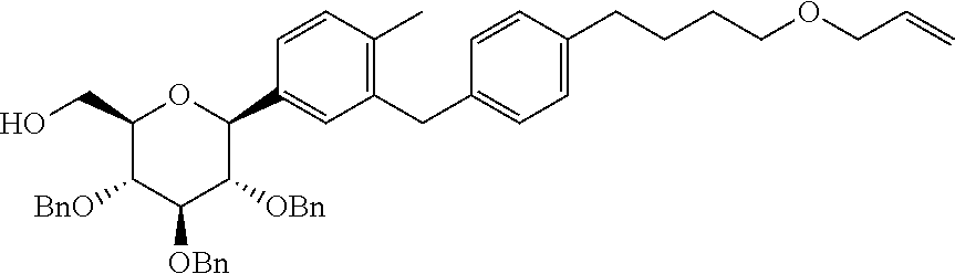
C1(CO)C([BnO])C([OBn])C([OBn])C(C2=CC(CC3=CC=C(CCCCOCC=C)C=C3)=C(C)C=C2)O1
